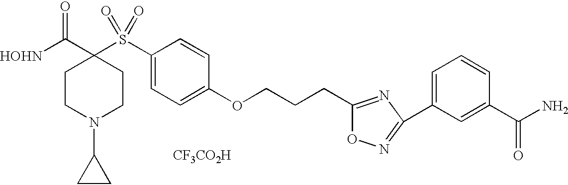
[HOHN]C(C1(S(C2=CC=C(OCCCC3=NC(C4=CC=CC(C(N)=O)=C4)=NO3)C=C2)(=O)=O)CCN(C2CC2)CC1)=O.[CF3CO2H]
